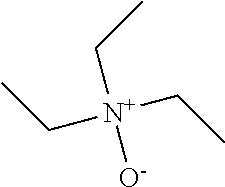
C([N+]([O-])(CC)CC)C
